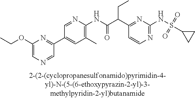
N1=C(NS(=O)(=O)C2CC2)N=C(C(C(NC2=C(C)C=C(C3=NC(OCC)=CN=C3)C=N2)=O)CC)C=C1
